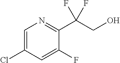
C1=C(Cl)C=C(F)C(C(CO)(F)F)=N1
